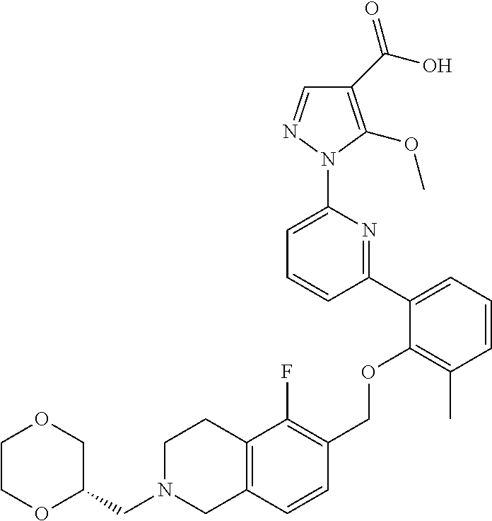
C1(C(O)=O)=C(OC)N(C2=CC=CC(C3=CC=CC(C)=C3OCC3=C(F)C4=C(C=C3)CN(CC3COCCO3)CC4)=N2)N=C1
